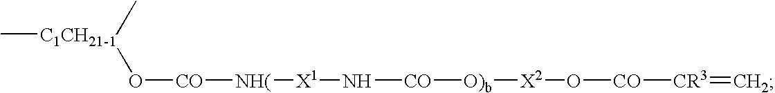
C[C1CH21-1](C)O[CO][NH(][X1]N[CO][O)b][X2]O[CO][CR3]=C
